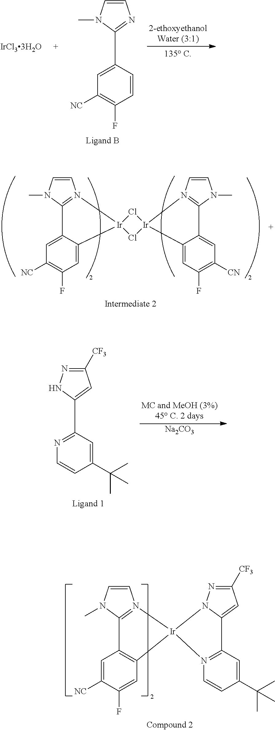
CN1C=CN=C1C1=CC([NC])=C(F)C=C1.C1=CN(C)C2=N1[Ir]1(C3=CC(F)=C([NC])C=C23)Cl[Ir]2(N3=C(N(C)C=C3)C3=CC([CN])=C(F)C=C32)Cl1.[Na2CO3].C1([CF3])=NNC(C2=NC=CC(C(C)(C)C)=C2)=C1.C1([CF3])=NN2C(=C1)C1=N(C=CC(C(C)(C)C)=C1)[Ir]21N2=C(N(C)C=C2)C2=C1C=C(F)C([NC])=C2
